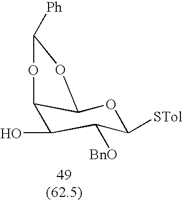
C12C(O)C([BnO])C([STol])OC1OC([Ph])O2
